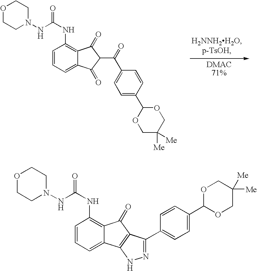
C1=CC=C2C(=C1NC(=O)NN1CCOCC1)C(=O)C(C(=O)C1=CC=C(C3OCC([Me])([Me])CO3)C=C1)C2=O.C1=CC=C2C(=C1NC(=O)NN1CCOCC1)C(=O)C1=C2NN=C1C1=CC=C(C2OCC([Me])([Me])CO2)C=C1
